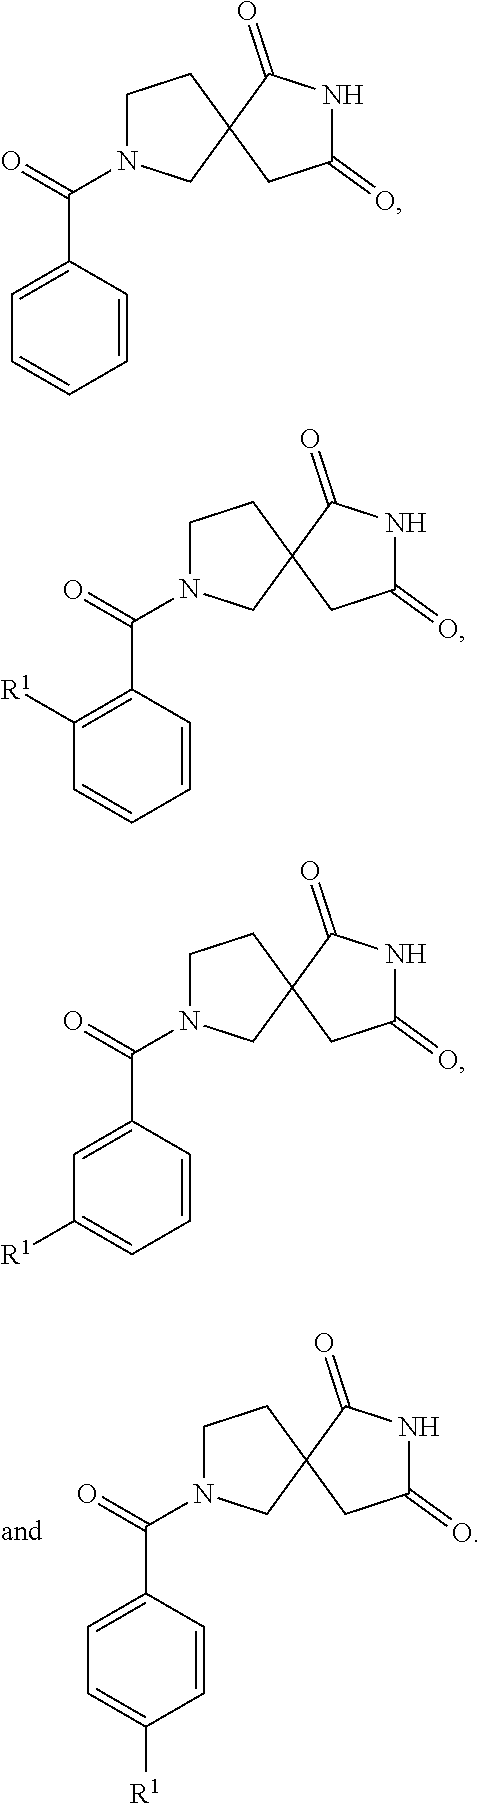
C1(C(=O)N2CCC3(C2)C(=O)NC(=O)C3)=CC=C([R1])C=C1.C1(C(=O)N2CCC3(C2)C(=O)NC(=O)C3)=CC=CC=C1.C1(C(=O)N2CCC3(C2)C(=O)NC(=O)C3)=C([R1])C=CC=C1.C1(C(=O)N2CCC3(C2)C(=O)NC(=O)C3)=CC([R1])=CC=C1
